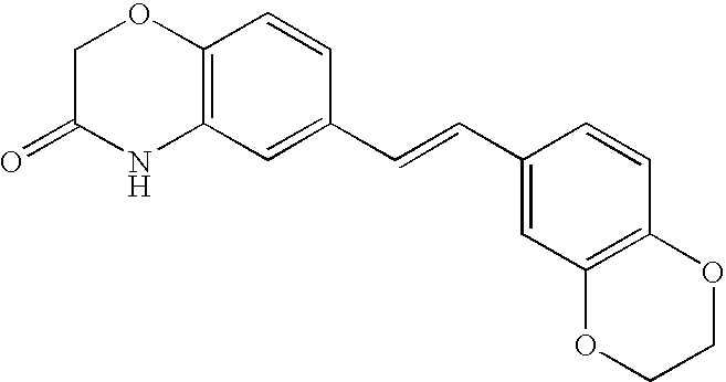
C12=C(C=C(C=CC3=CC4=C(C=C3)OCCO4)C=C1)NC(=O)CO2
